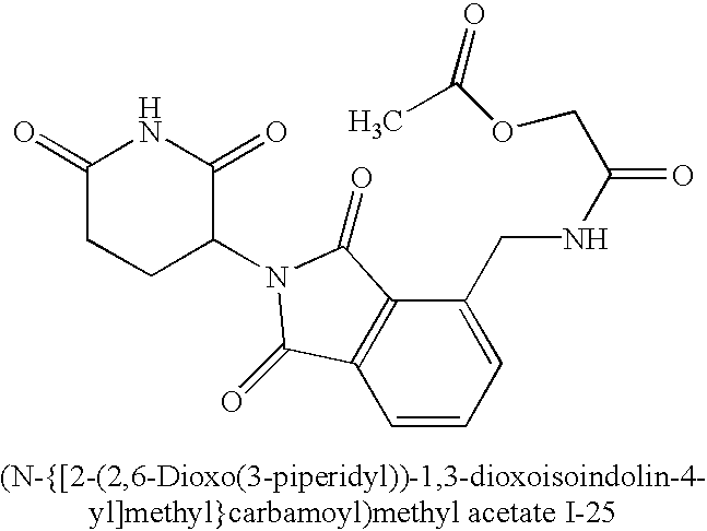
O=C(NCC1=CC=CC2=C1C(=O)N(C1C(=O)NC(=O)CC1)C2=O)COC(=O)C
